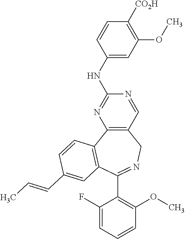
C12=C(C=NC(NC3=CC(OC)=C([CO2H])C=C3)=N1)CN=C(C1=C(OC)C=CC=C1F)C1=C2C=CC(C=CC)=C1
